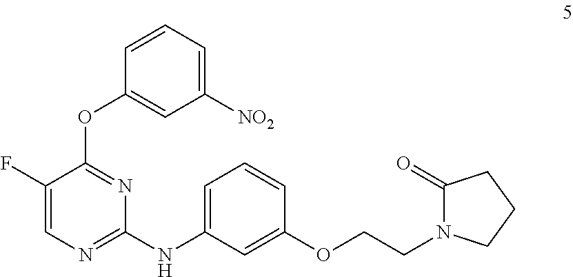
C1=CC=C([NO2])C=C1OC1=NC(NC2=CC=CC(OCCN3C(=O)CCC3)=C2)=NC=C1F
